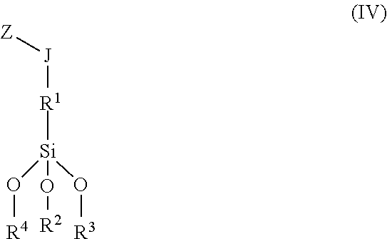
[J]([R1][Si](O[R4])(O[R3])O[R2])[Z]
